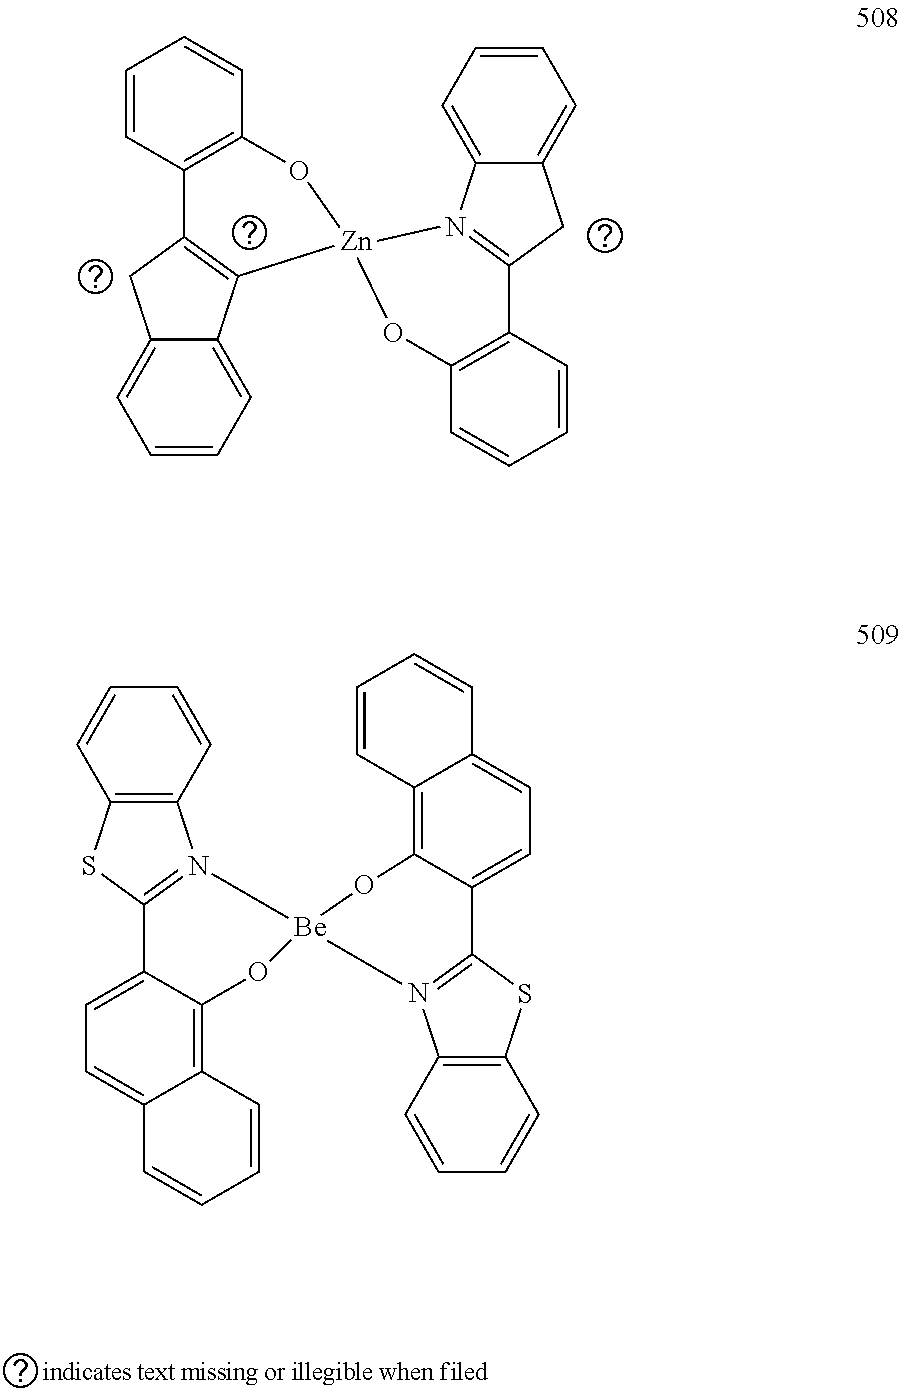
C12=CC=CC=C1C1=C(C2)C2=C(C=CC=C2)O[Zn]12N1=C(CC3=CC=CC=C31)C1=C(C=CC=C1)O2.[Be]12(N3=C(SC4=C3C=CC=C4)C3=CC=C4C(=C3O1)C=CC=C4)N1=C(SC3=C1C=CC=C3)C1=CC=C3C(=C1O2)C=CC=C3
